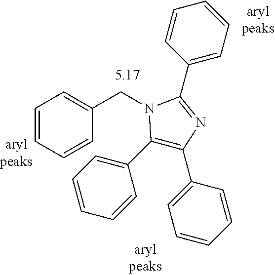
C1(C2=NC(C3=CC=CC=C3)=C(C3=CC=CC=C3)N2CC2=CC=CC=C2)=CC=CC=C1
